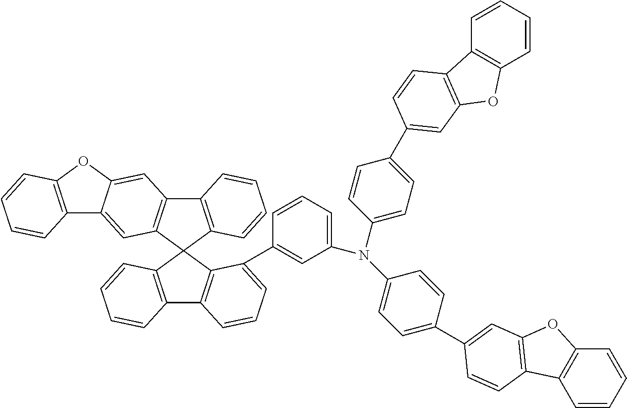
C12=C(C3(C4=C1C=C1C(=C4)C4=C(O1)C=CC=C4)C1=C(C4=C3C(C3=CC(N(C5=CC=C(C6=CC7=C(C8=C(C=CC=C8)O7)C=C6)C=C5)C5=CC=C(C6=CC7=C(C8=C(C=CC=C8)O7)C=C6)C=C5)=CC=C3)=CC=C4)C=CC=C1)C=CC=C2
